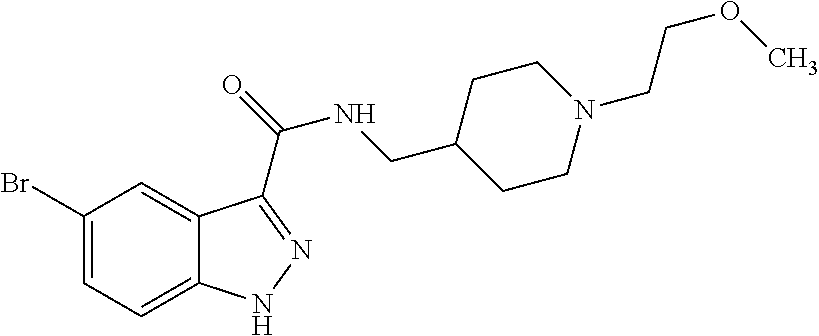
C1(Br)=CC=C2C(=C1)C(C(=O)NCC1CCN(CCOC)CC1)=NN2
